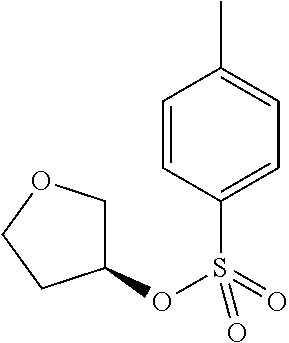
C1=CC(S(OC2COCC2)(=O)=O)=CC=C1C
